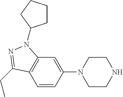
C12=C(C=CC(N3CCNCC3)=C1)C(CC)=NN2C1CCCC1
